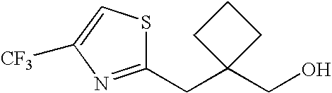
C1(CC2(CO)CCC2)=NC([CF3])=CS1
